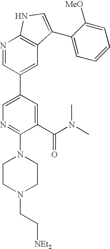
C1(C(N(C)C)=O)=CC(C2=CC3=C(N=C2)NC=C3C2=CC=CC=C2[MeO])=CN=C1N1CCN(CC[NEt2])CC1
